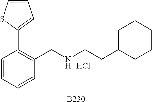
[B230].C1=CC=CC(CNCCC2CCCCC2)=C1C1=CC=CS1.Cl
